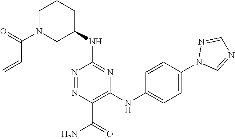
C1(NC2CCCN(C(C=C)=O)C2)=NC(NC2=CC=C(N3C=NC=N3)C=C2)=C(C(=O)N)N=N1
